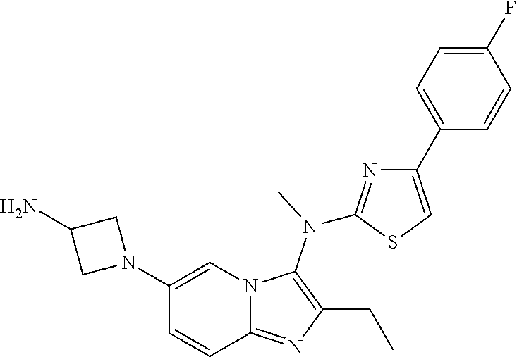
N1(C2=CN3C(=NC(CC)=C3N(C)C3=NC(C4=CC=C(F)C=C4)=CS3)C=C2)CC(N)C1
